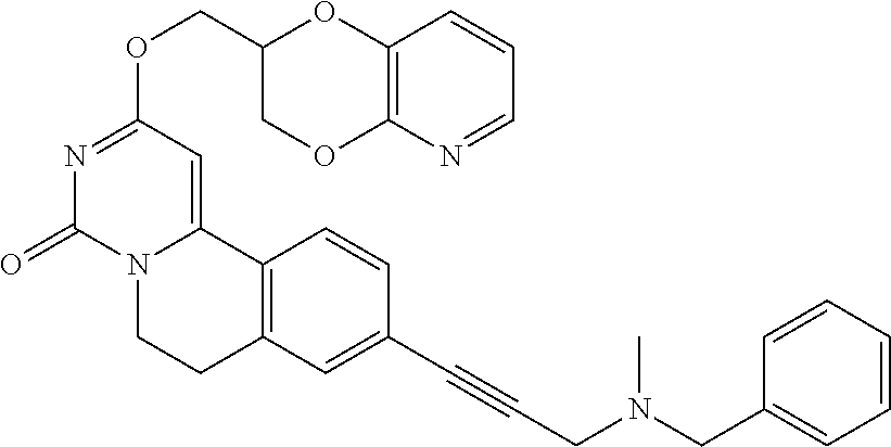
C(OC1=NC(=O)N2C(=C1)C1=C(CC2)C=C(C#CCN(CC2=CC=CC=C2)C)C=C1)C1COC2=C(O1)C=CC=N2
